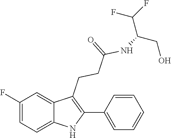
N(C(CCC1=C(C2=CC=CC=C2)NC2=CC=C(F)C=C12)=O)C(CO)C(F)F
